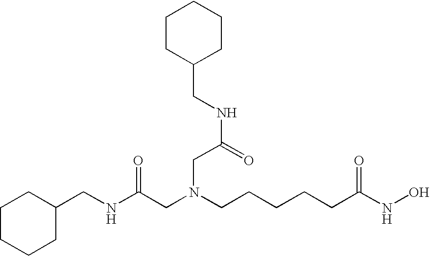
N(C(CN(CCCCCC(NO)=O)CC(=O)NCC1CCCCC1)=O)CC1CCCCC1
